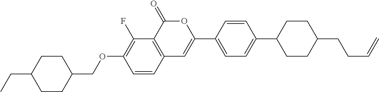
C12=C(C(=O)OC(C3=CC=C(C4CCC(CCC=C)CC4)C=C3)=C1)C(F)=C(OCC1CCC(CC)CC1)C=C2
